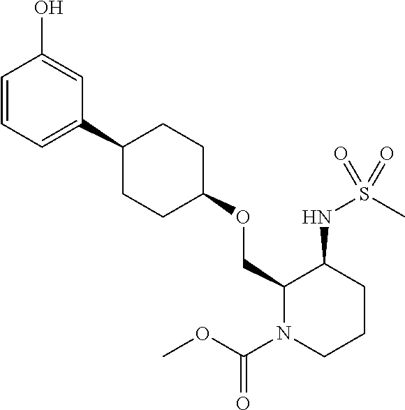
O(CC1N(C(OC)=O)CCCC1NS(C)(=O)=O)C1CCC(C2=CC=CC(O)=C2)CC1
